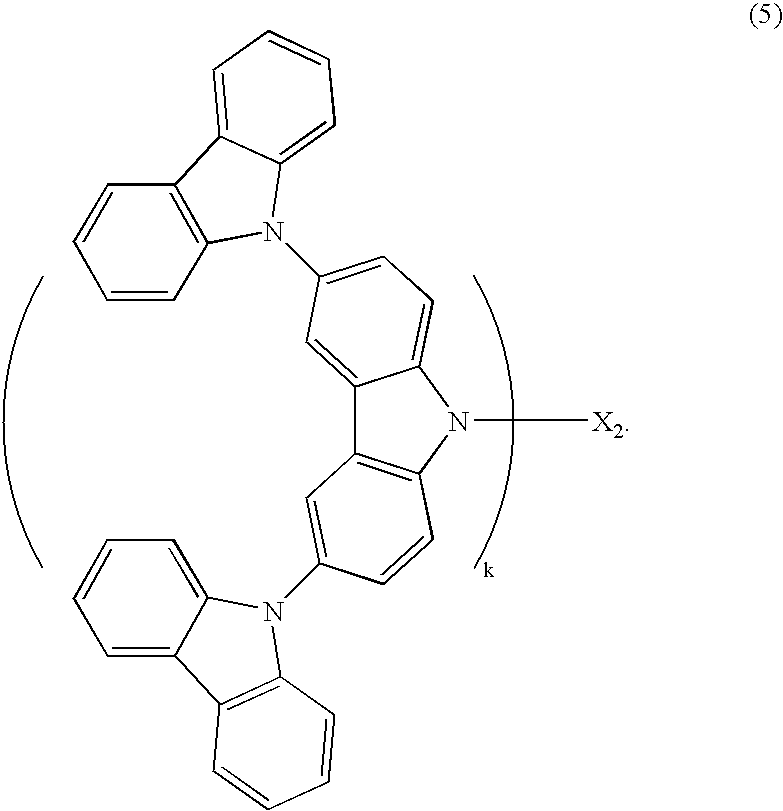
C12=CC(N3C4=CC=CC=C4C4=C3C=CC=C4)=CC=C1N([X2])C1=C2C=C(N2C3=C(C4=CC=CC=C42)C=CC=C3)C=C1
